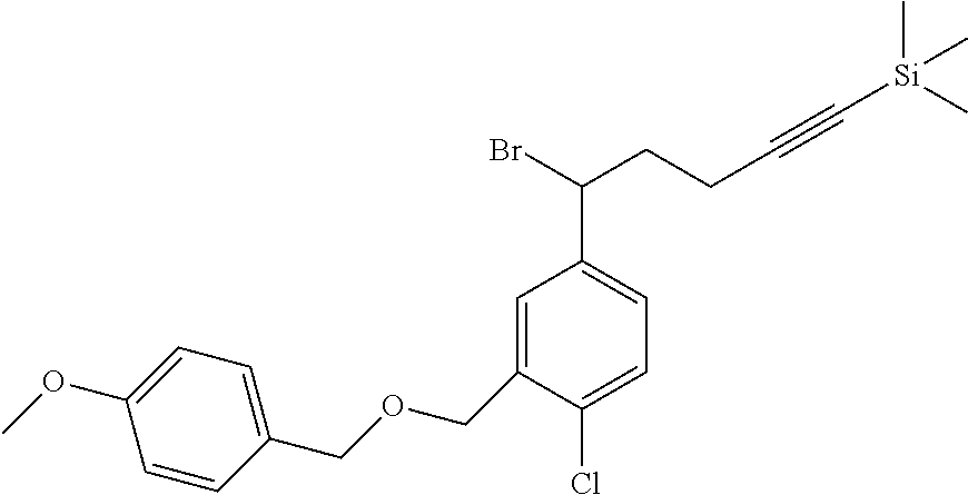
C1=C(COCC2=CC=C(OC)C=C2)C(Cl)=CC=C1C(Br)CCC#C[Si](C)(C)C
